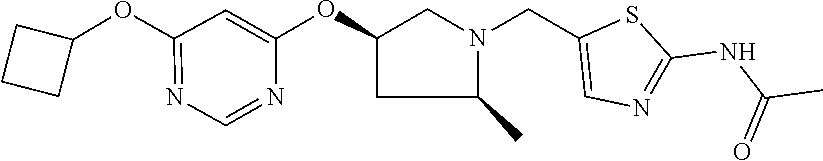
C1CCC1OC1=NC=NC(OC2CN(CC3=CN=C(NC(C)=O)S3)C(C)C2)=C1
